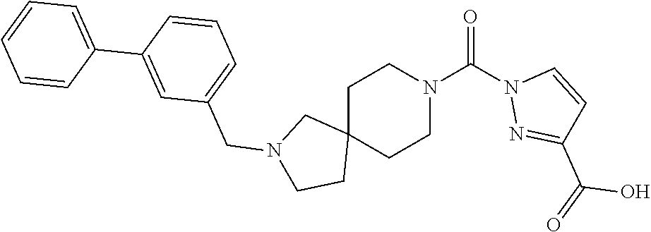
O=C(N1CCC2(CC1)CN(CC1=CC=CC(C3=CC=CC=C3)=C1)CC2)N1N=C(C(O)=O)C=C1
